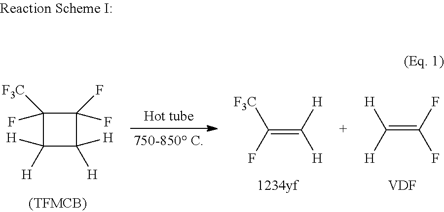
C1([F3C])(F)C([H])([H])C([H])([H])C1(F)F.C(=C([H])[H])(F)[F3C].C(=C(F)F)([H])[H].[VDF]
